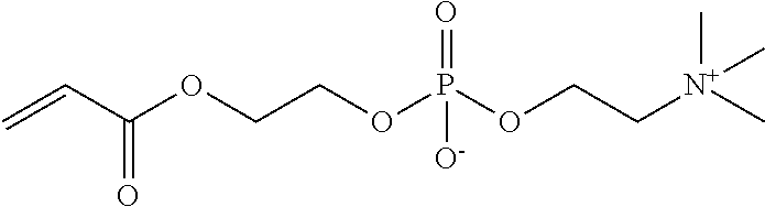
C=CC(=O)OCCOP(=O)(OCC[N+](C)(C)C)[O-]
